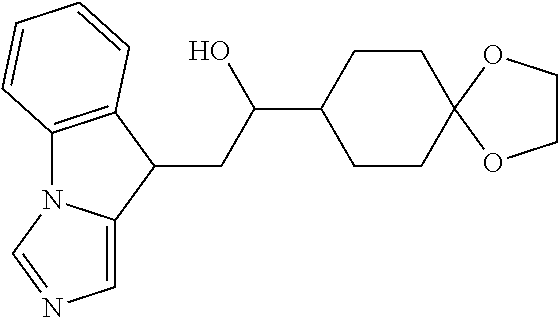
C12=C(C(CC(C3CCC4(CC3)OCCO4)O)C3=CN=CN13)C=CC=C2
